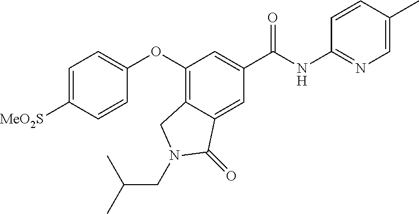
C1(NC(C2=CC(OC3=CC=C([MeO2S])C=C3)=C3C(=C2)C(=O)N(CC(C)C)C3)=O)=NC=C(C)C=C1
